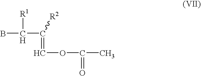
C([R1])(C(=COC(C)=O)[R2])B
